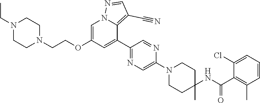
C1(C2=CC(OCCN3CCN(CC)CC3)=CN3C2=C(C#N)C=N3)=NC=C(N2CCC(NC(C3=C(C)C=CC=C3Cl)=O)(C)CC2)N=C1
